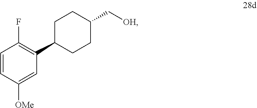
C1=CC([OMe])=CC(C2CCC(C[OH])CC2)=C1F
